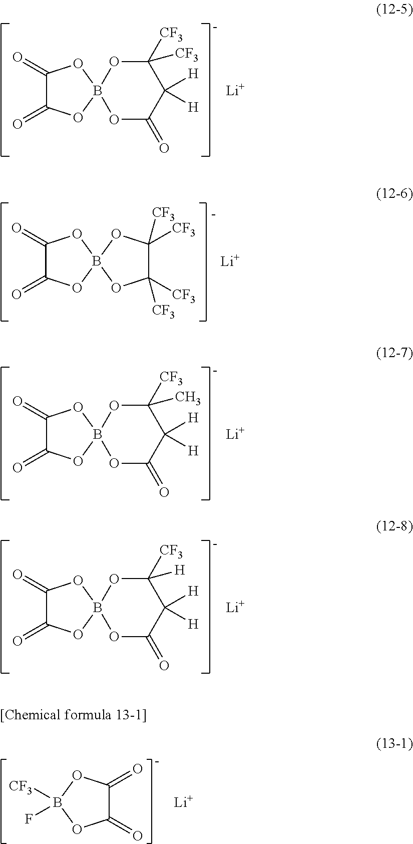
C1(=O)C(=O)OB2(O1)OC(=O)C([H])([H])C([CF3])(C)O2.[Li].C1(=O)C(=O)OB2(O1)OC(=O)C([H])([H])C([CF3])([H])O2.[Li].C1(=O)C(=O)OB([CF3])(F)O1.[Li].C1(=O)C(=O)OB2(O1)OC(=O)C([H])([H])C([CF3])([CF3])O2.[Li].C1(=O)C(=O)OB2(O1)OC([CF3])([CF3])C([CF3])([CF3])O2.[Li]
